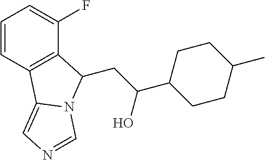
C(C(O)C1CCC(C)CC1)C1C2=C(C=CC=C2F)C2=CN=CN21
